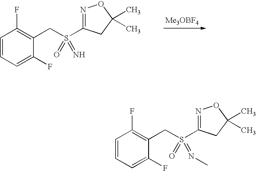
C1=CC=C(F)C(CS(C2=NOC(C)(C)C2)(=O)=N)=C1F.[Me3OBF4].C1=CC=C(F)C(CS(C2=NOC(C)(C)C2)(=O)=NC)=C1F
